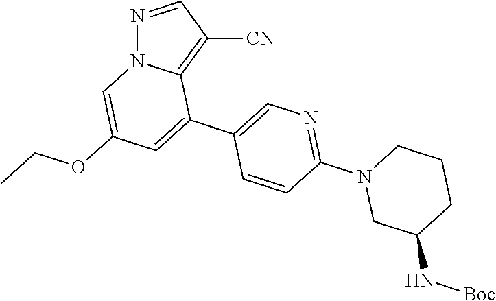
N1=CC([CN])=C2N1C=C(OCC)C=C2C1=CN=C(N2CC(N[Boc])CCC2)C=C1
